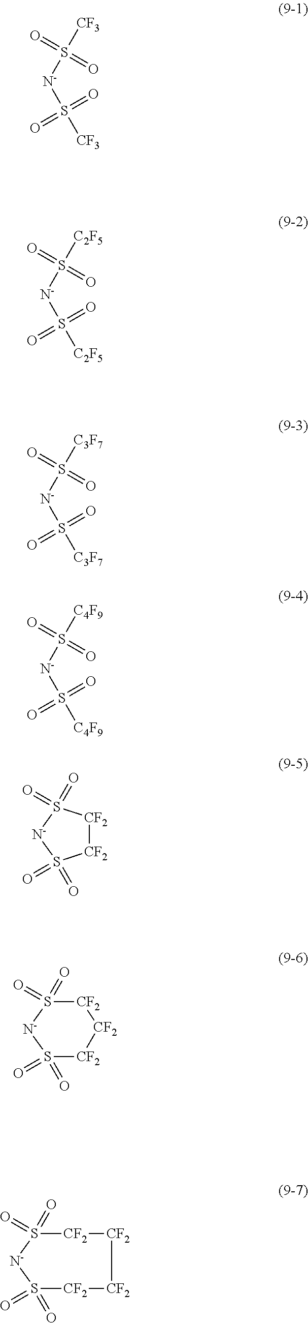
S([C3F7])(=O)(=O)[N-]S([C3F7])(=O)=O.S([CF3])(=O)(=O)[N-]S([CF3])(=O)=O.S([C2F5])(=O)(=O)[N-]S([C2F5])(=O)=O.S([C4F9])(=O)(=O)[N-]S([C4F9])(=O)=O.[CF2]1[CF2]S(=O)(=O)[N-]S1(=O)=O.[CF2]1S(=O)(=O)[N-]S(=O)(=O)[CF2][CF2]1.[CF2]1S(=O)(=O)[N-]S(=O)(=O)[CF2][CF2][CF2]1
